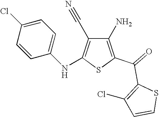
C1(N)=C(C(=O)C2=C(Cl)C=CS2)SC(NC2=CC=C(Cl)C=C2)=C1C#N
